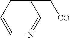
C1(C[CO])=CC=CN=C1
